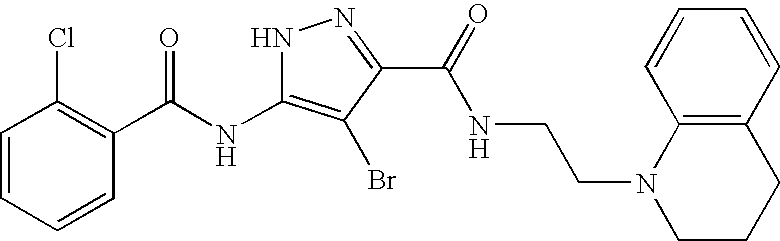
C1=CC=CC(C(NC2=C(Br)C(C(=O)NCCN3C4=C(CCC3)C=CC=C4)=NN2)=O)=C1Cl
